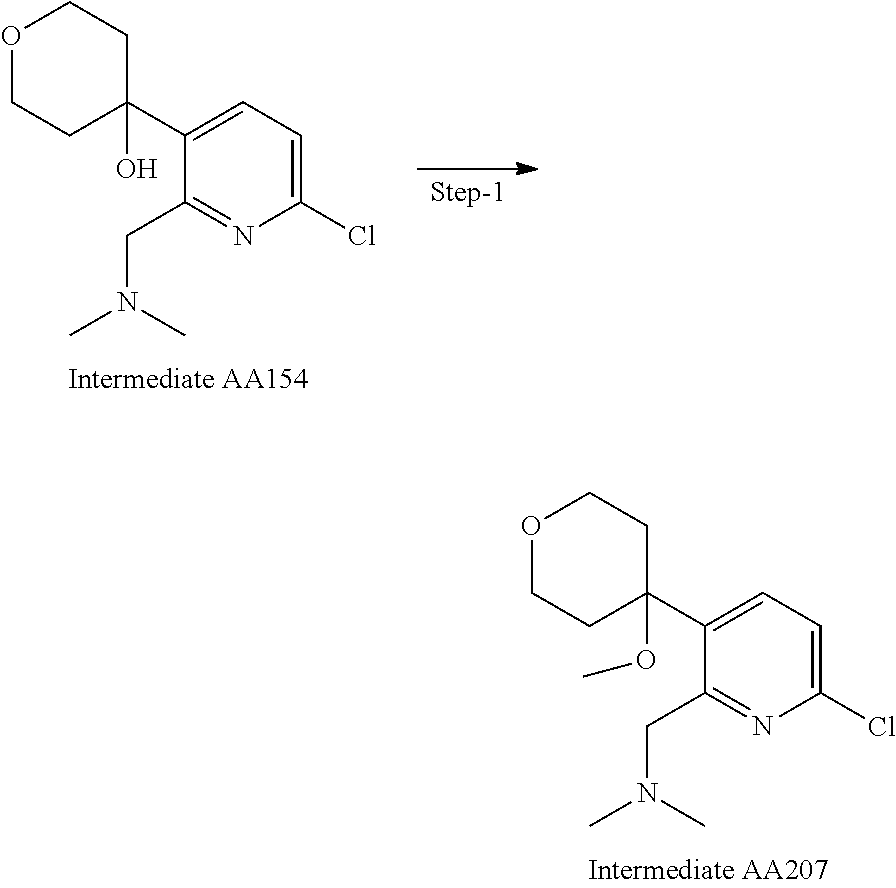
C1(Cl)=CC=C(C2(OC)CCOCC2)C(CN(C)C)=N1.C1(Cl)=CC=C(C2(O)CCOCC2)C(CN(C)C)=N1
